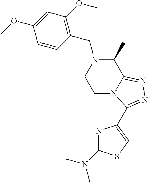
C1(OC)=CC(OC)=C(CN2C(C)C3=NN=C(C4=CSC(N(C)C)=N4)N3CC2)C=C1
